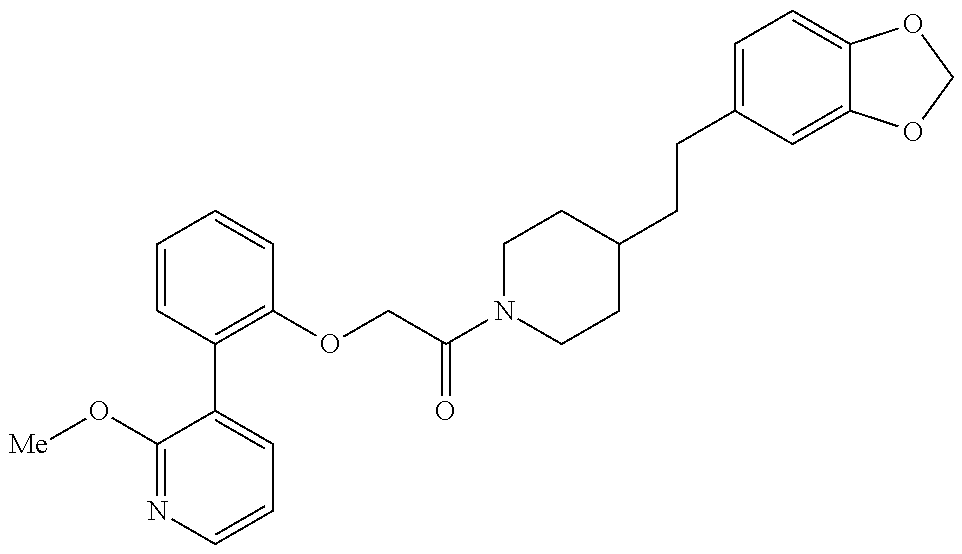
C1(O[Me])=NC=CC=C1C1=C(OCC(N2CCC(CCC3=CC=C4C(=C3)OCO4)CC2)=O)C=CC=C1
